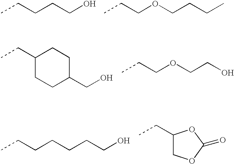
CCCCCO.CCCOCCCC.C1CC(CO)CCC1CC.CCCOCCO.CCCCCCCO.CCC1COC(=O)O1
